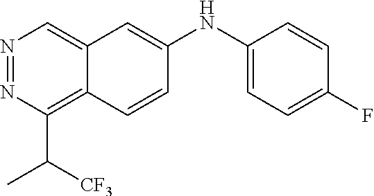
N1=NC(C([CF3])C)=C2C(=C1)C=C(NC1=CC=C(F)C=C1)C=C2
